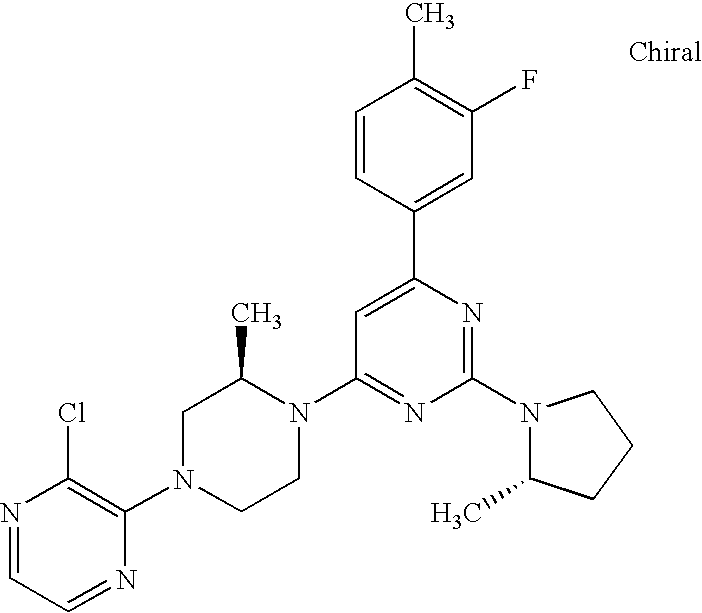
N1=CC=NC(N2CCN(C3=NC(N4C(C)CCC4)=NC(C4=CC(F)=C(C)C=C4)=C3)C(C)C2)=C1Cl
